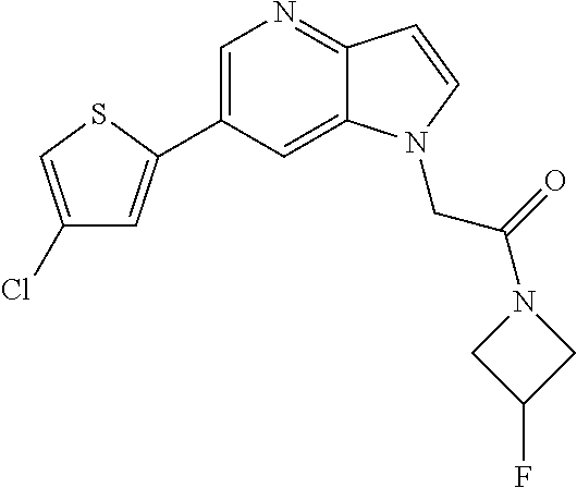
C1(Cl)=CSC(C2=CN=C3C(=C2)N(CC(N2CC(F)C2)=O)C=C3)=C1
